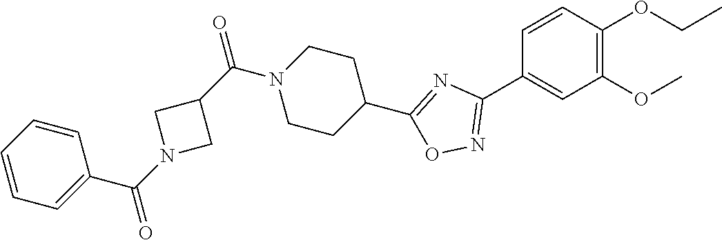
C1=CC(OCC)=C(OC)C=C1C1=NOC(C2CCN(C(C3CN(C(C4=CC=CC=C4)=O)C3)=O)CC2)=N1
